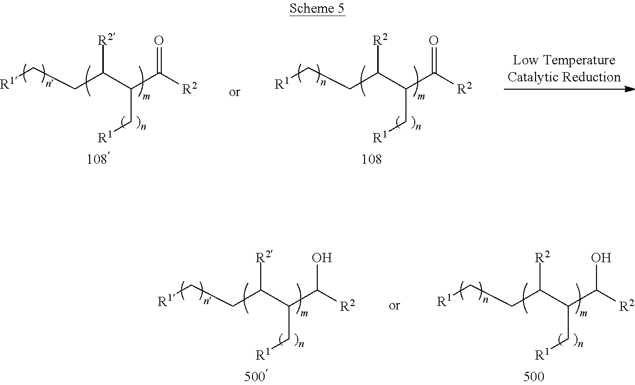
[R1]CCC(C(C([R2])=O)C[R1])[R2].[R1]CCC(C(C([R2])=O)C[R1])[R2].[R1]CCC(C(C([R2])O)C[R1])[R2].[R1]CCC(C(C([R2])O)C[R1])[R2]
